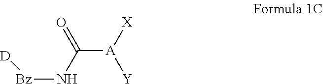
[Y][A](C(N[Bz][D])=O)[X]
